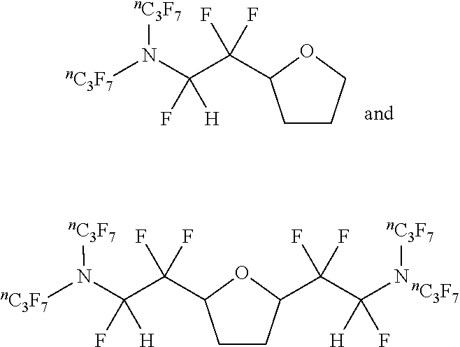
C1CC(C(C(N[nC3F7])([H])F)(F)F)OC1C(C(N([nC3F7])[nC3F7])(F)[H])(F)F.[nC3F7].C1CCOC1C(C(N([nC3F7])[nC3F7])(F)[H])(F)F
